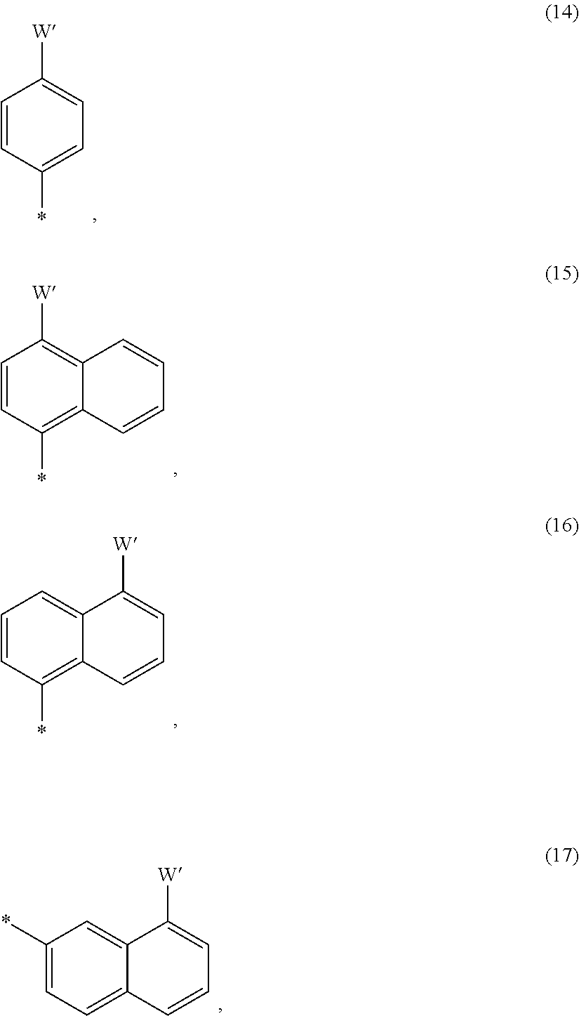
C1=CC(*)=C2C(=C1)C([W])=CC=C2.C1=CC(*)=CC=C1[W].C1=CC(*)=C2C(=C1[W])C=CC=C2.C1(*)=CC=C2C(=C1)C([W])=CC=C2
